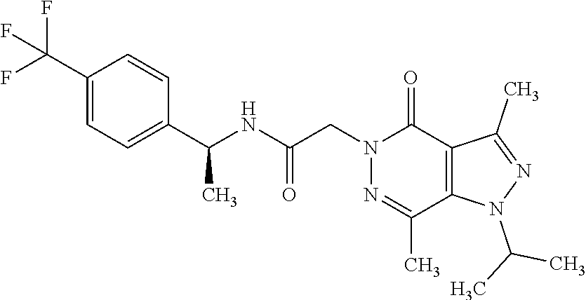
C(N1C2=C(C(C)=N1)C(=O)N(CC(NC(C)C1=CC=C(C(F)(F)F)C=C1)=O)N=C2C)(C)C
